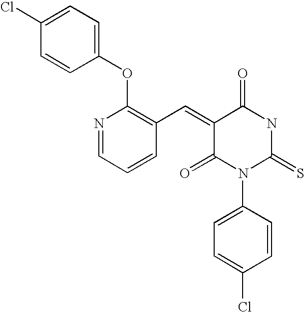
C1=C(Cl)C=CC(OC2=C(C=C3C(=O)N(C4=CC=C(Cl)C=C4)C(=S)NC3=O)C=CC=N2)=C1
